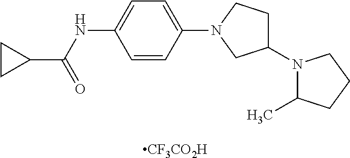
[CF3CO2H].C1(N2C(C)CCC2)CCN(C2=CC=C(NC(C3CC3)=O)C=C2)C1
